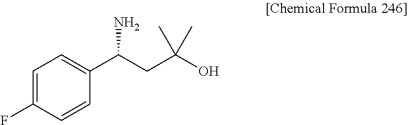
C1=C(F)C=CC(C(N)CC(O)(C)C)=C1
